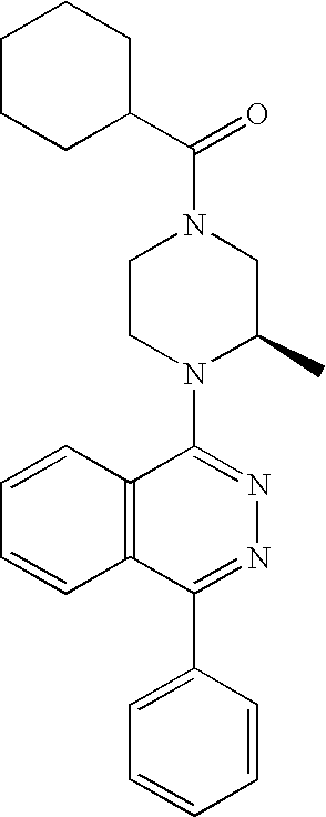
C(C1CCCCC1)(N1CCN(C2=NN=C(C3=CC=CC=C3)C3=C2C=CC=C3)C(C)C1)=O
